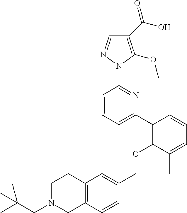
C1(C(O)=O)=C(OC)N(C2=NC(C3=C(OCC4=CC5=C(C=C4)CN(CC(C)(C)C)CC5)C(C)=CC=C3)=CC=C2)N=C1
